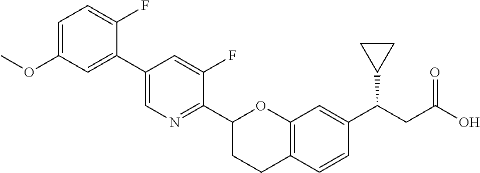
C1(C2=CN=C(C3CCC4=C(O3)C=C(C(CC(O)=O)C3CC3)C=C4)C(F)=C2)=CC(OC)=CC=C1F
